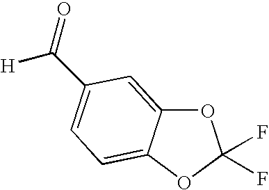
O1C2=CC(C(=O)[H])=CC=C2OC1(F)F
